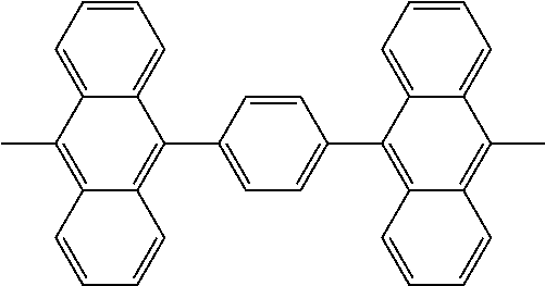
C1=CC=C2C(=C1)C(C1=CC=C(C3=C4C(=C(C)C5=CC=CC=C35)C=CC=C4)C=C1)=C1C(=C2C)C=CC=C1
